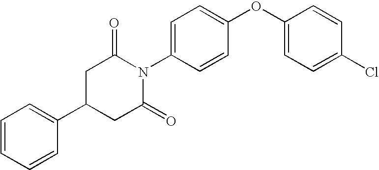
C1=CC=CC(C2CC(=O)N(C3=CC=C(OC4=CC=C(Cl)C=C4)C=C3)C(=O)C2)=C1
